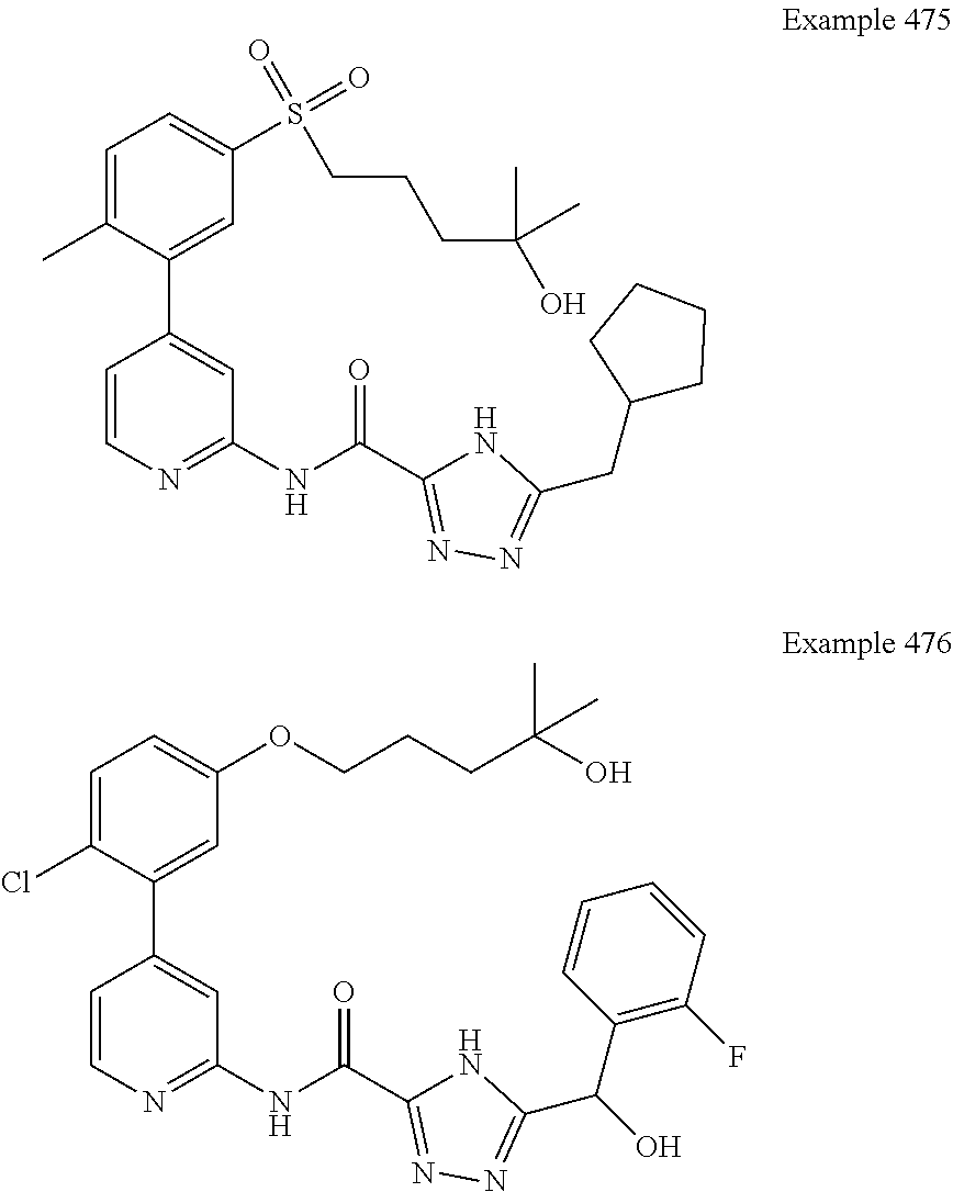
C1=C(C)C(C2=CC(NC(C3=NN=C(CC4CCCC4)N3)=O)=NC=C2)=CC(S(=O)(=O)CCCC(C)(C)O)=C1.C1=C(Cl)C(C2=CC(NC(C3=NN=C(C(C4=C(F)C=CC=C4)O)N3)=O)=NC=C2)=CC(OCCCC(O)(C)C)=C1
